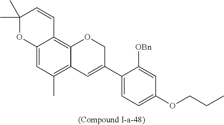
C12=CC(C)=C3C(=C1C=CC(C)(C)O2)OCC(C1=CC=C(OCCC)C=C1[OBn])=C3
